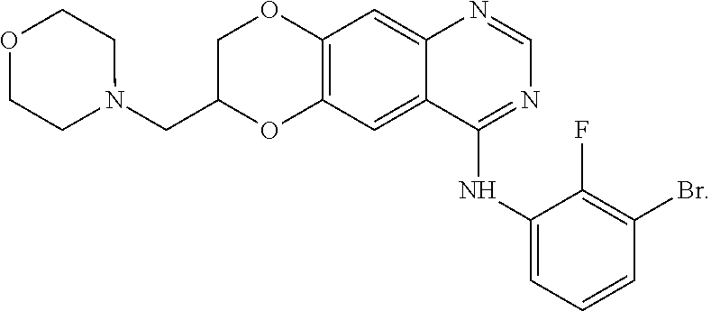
C12=C(C=C3C(=C1)N=CN=C3NC1=CC=CC(Br)=C1F)OC(CN1CCOCC1)CO2
